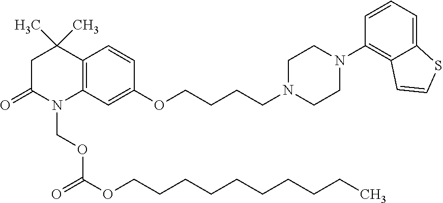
C12=C(C=C(OCCCCN3CCN(C4=C5C(=CC=C4)SC=C5)CC3)C=C1)N(COC(OCCCCCCCCCC)=O)C(=O)CC2(C)C
